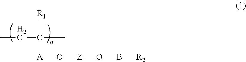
CCC([R1])(C)[A]O[Z]OB[R2]
